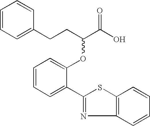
C1=CC=C(CCC(C(O)=O)OC2=CC=CC=C2C2=NC3=C(S2)C=CC=C3)C=C1
